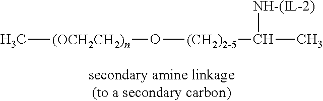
C[(OCH2CH2)n]O[(CH2)2-5]C(C)[NH-(IL-2)]
